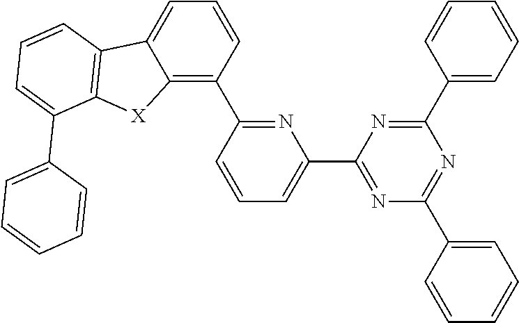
C1=CC(C2=NC(C3=NC(C4=CC=CC=C4)=NC(C4=CC=CC=C4)=N3)=CC=C2)=C2C(=C1)C1=C([X]2)C(C2=CC=CC=C2)=CC=C1
